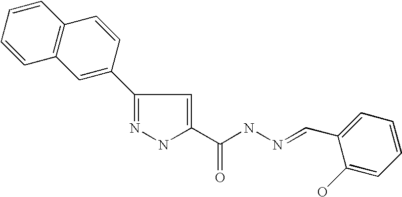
C1=CC=CC2=C1C=C(C1=NNC(C(NN=CC3=CC=CC=C3O)=O)=C1)C=C2
